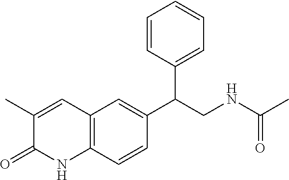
CC1=CC2=C(NC1=O)C=CC(C(CNC(C)=O)C1=CC=CC=C1)=C2
